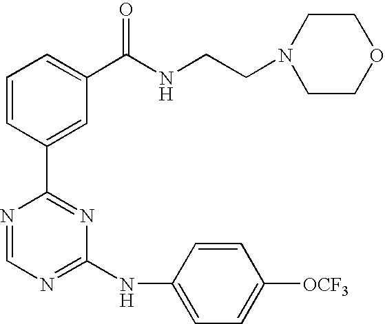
C1=CC(C2=NC(NC3=CC=C([OCF3])C=C3)=NC=N2)=CC(C(NCCN2CCOCC2)=O)=C1
